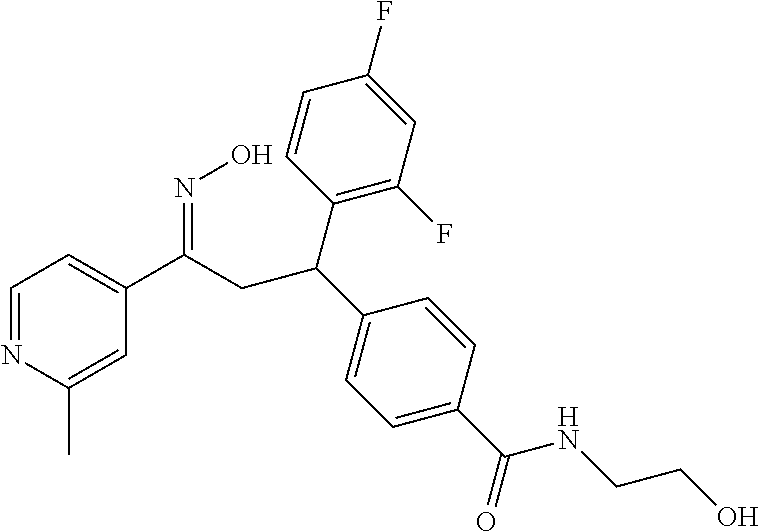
C1=NC(C)=CC(C(=NO)CC(C2=C(F)C=C(F)C=C2)C2=CC=C(C(=O)NCCO)C=C2)=C1
